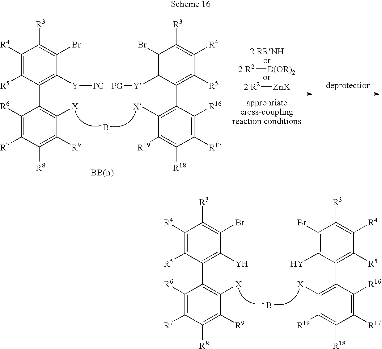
B.C1([R6])=C([R7])C([R8])=C([R9])C([X])=C1C1=C([Y])C(Br)=C([R3])C([R4])=C1[R5].C1([R16])=C([R17])C([R18])=C([R19])C([X])=C1C1=C([R5])C([R4])=C([R3])C(Br)=C1[Y].B.C1([R6])=C([R7])C([R8])=C([R9])C([X])=C1C1=C([Y][PG])C(Br)=C([R3])C([R4])=C1[R5].C1([R16])=C([R17])C([R18])=C([R19])C([X])=C1C1=C([R5])C([R4])=C([R3])C(Br)=C1[Y][PG].[2 R2][B(OR)2].[2 R2][ZnX]
